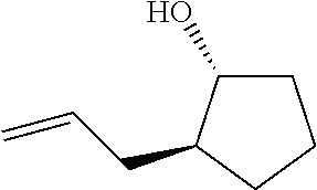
C1C(O)C(CC=C)CC1
